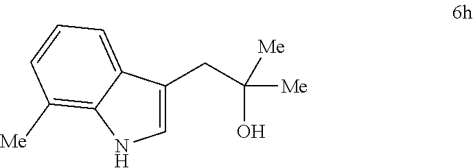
C1=C(CC([Me])(O)[Me])C2=CC=CC([Me])=C2N1
